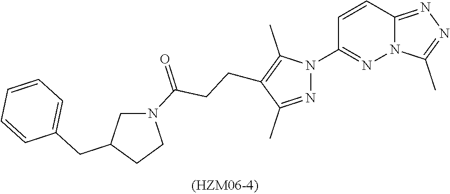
C12=NN=C(C)N1N=C(N1N=C(C)C(CCC(N3CC(CC4=CC=CC=C4)CC3)=O)=C1C)C=C2
